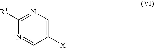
C1([X])=CN=C([R1])N=C1
